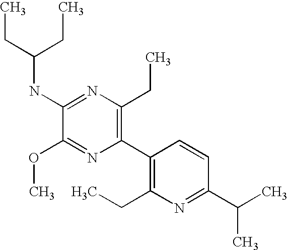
C1(OC)=NC(C2=C(CC)N=C(C(C)C)C=C2)=C(CC)N=C1NC(CC)CC
